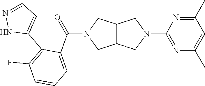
C12C(CN(C3=NC(C)=CC(C)=N3)C1)CN(C(C1=CC=CC(F)=C1C1=CC=NN1)=O)C2
